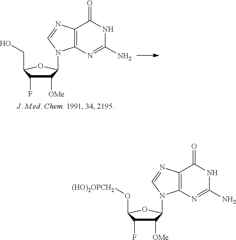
C1([OMe])C(F)C(CO)OC1N1C2=C(C(=O)NC(N)=N2)N=C1.C1([OMe])C(F)C(O[(HO)2OPCH2])OC1N1C2=C(C(=O)NC(N)=N2)N=C1
